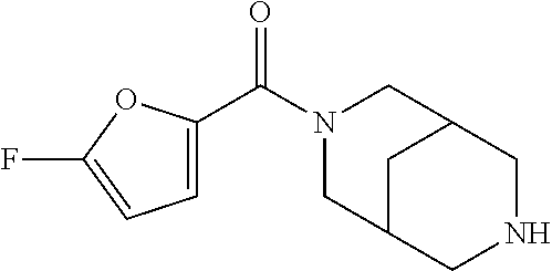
C1=C(C(N2CC3CC(C2)CNC3)=O)OC(F)=C1
